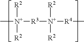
[N+]([R3][N+]([R4]C)([R2])[R2])([R2])([R2])C
